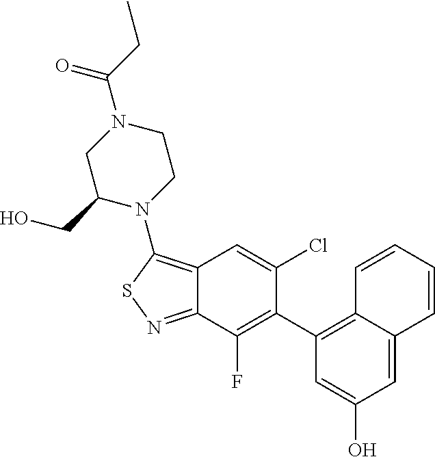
C12=C(N3CCN(C(CC)=O)CC3CO)SN=C1C(F)=C(C1=C3C(=CC(O)=C1)C=CC=C3)C(Cl)=C2
